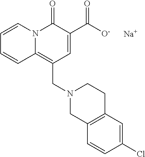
C1=CN2C(=C(CN3CC4=C(CC3)C=C(Cl)C=C4)C=C(C([O-])=O)C2=O)C=C1.[Na]
